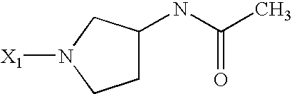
[X1]N1CCC(NC(C)=O)C1
